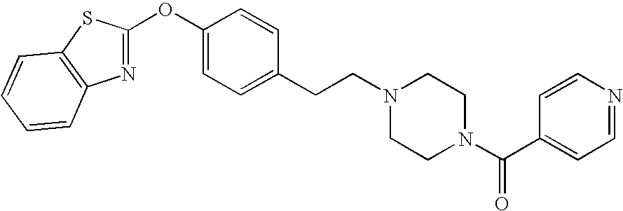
N1=C(OC2=CC=C(CCN3CCN(C(C4=CC=NC=C4)=O)CC3)C=C2)SC2=C1C=CC=C2
